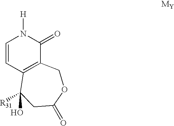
C1=CC2=C(C(=O)N1[H])COC(=O)CC2(O)[R31]
